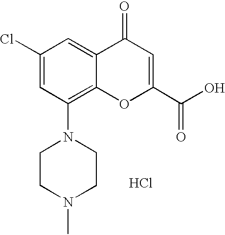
Cl.C1(N2CCN(C)CC2)=C2C(=CC(Cl)=C1)C(=O)C=C(C(O)=O)O2
